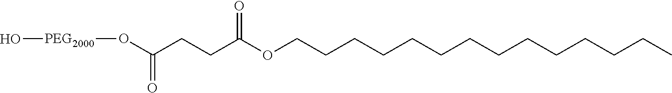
C(CCC(OCCCCCCCCCCCCCC)=O)(O[PEG2000]O)=O
